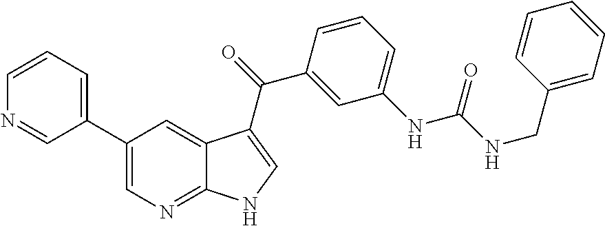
C1(C2=CC=CN=C2)=CN=C2C(=C1)C(C(C1=CC(NC(=O)NCC3=CC=CC=C3)=CC=C1)=O)=CN2
